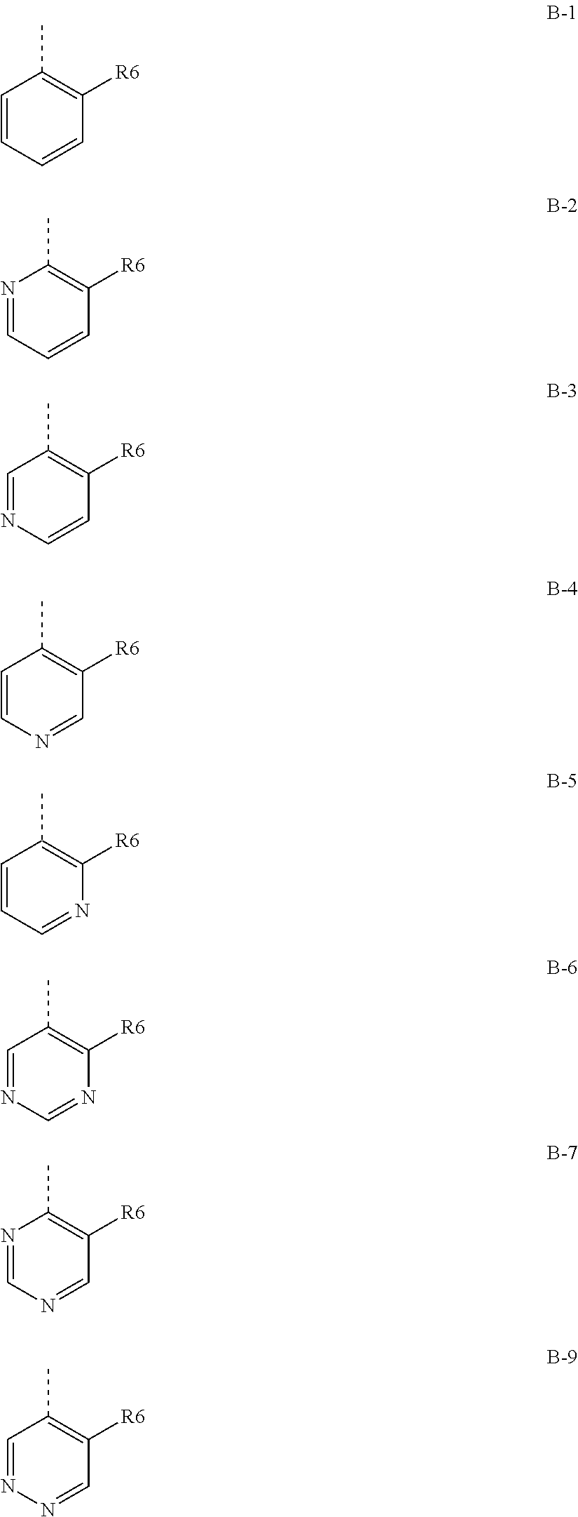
C1=CC=CC([R6])=C1C.N1=CC=CC([R6])=C1C.C1=NC=CC([R6])=C1C.C1=CN=CC([R6])=C1C.C1=CC=NC([R6])=C1C.C1=NC=NC([R6])=C1C.N1=CN=CC([R6])=C1C.C1=NN=CC([R6])=C1C
